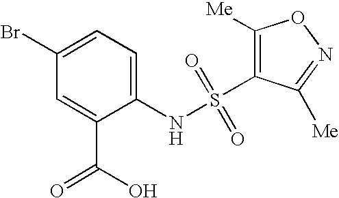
C1=C(C(=O)O)C(NS(=O)(=O)C2=C([Me])ON=C2[Me])=CC=C1Br
